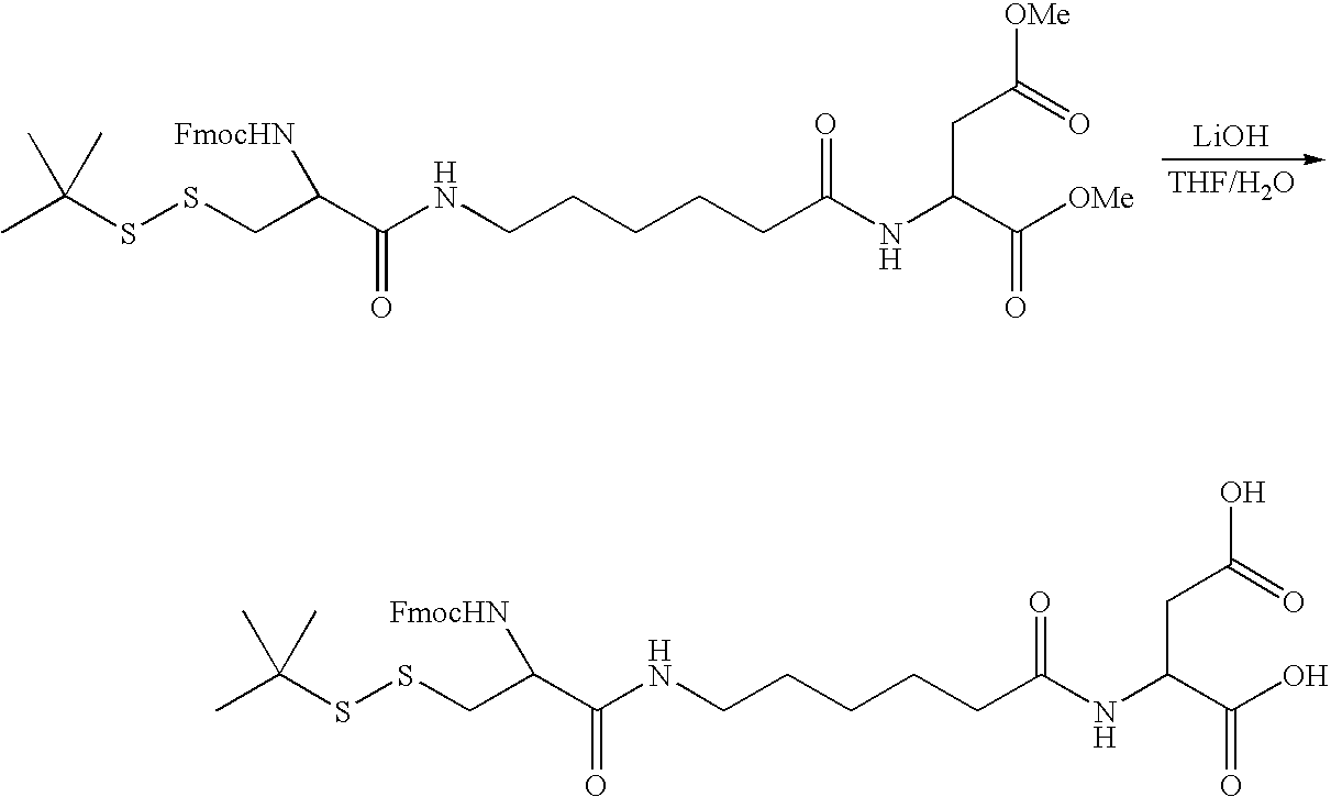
[LiOH].CC(SSCC(C(NCCCCCC(NC(C([OMe])=O)CC([OMe])=O)=O)=O)[FmocHN])(C)C.CC(SSCC(C(NCCCCCC(NC(C(O)=O)CC(O)=O)=O)=O)[FmocHN])(C)C
